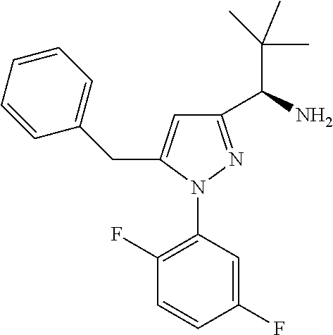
C1(F)=C(N2N=C(C(N)C(C)(C)C)C=C2CC2=CC=CC=C2)C=C(F)C=C1
